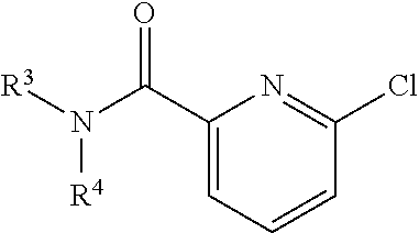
N(C(C1=CC=CC(Cl)=N1)=O)([R3])[R4]
